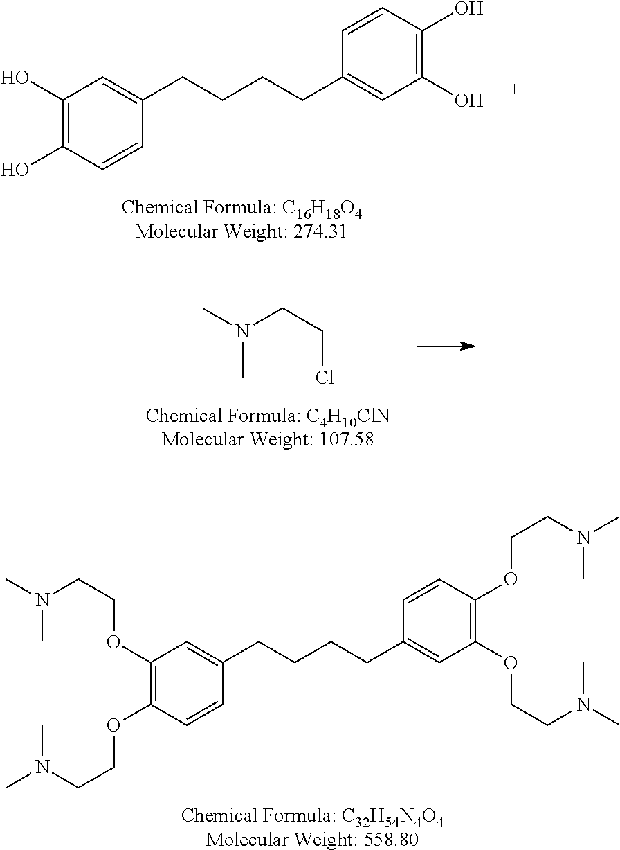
CN(C)CCCl.[Chemical Formula: C32H54N4O4Molecular Weight: 558.80].C1(OCCN(C)C)=C(OCCN(C)C)C=CC(CCCCC2=CC(OCCN(C)C)=C(OCCN(C)C)C=C2)=C1.C1(O)=C(O)C=CC(CCCCC2=CC(O)=C(O)C=C2)=C1
